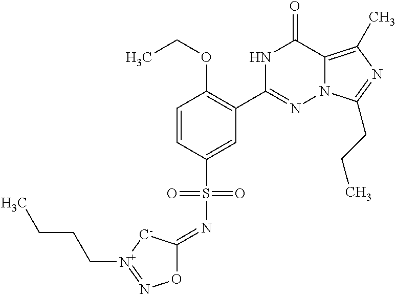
C1=CC(S(N=C2ON=[N+](CCCC)[C-]2)(=O)=O)=CC(C2=NN3C(=C(C)N=C3CCC)C(=O)N2)=C1OCC
